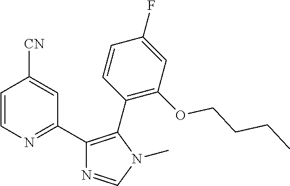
C1=CN=C(C2=C(C3=C(OCCCC)C=C(F)C=C3)N(C)C=N2)C=C1[CN]
